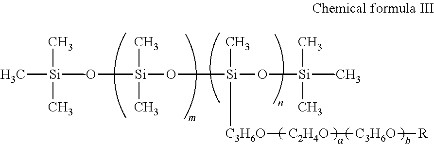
C[Si](O[Si](O[Si](O[Si](C)(C)(C)C)(C)[C3H6O][C2H4O][C3H6O][R])(C)C)(C)(C)C
